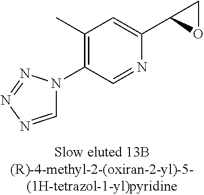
C1=NN=NN1C1=C(C)C=C(C2OC2)N=C1
